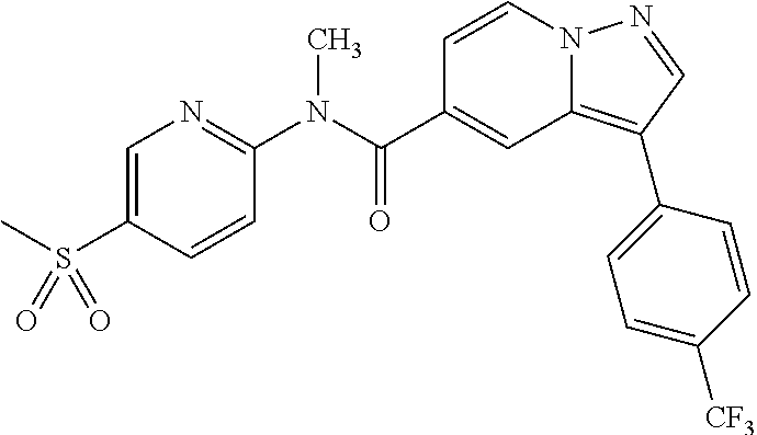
C1=CN2C(=C(C3=CC=C([CF3])C=C3)C=N2)C=C1C(N(C1=NC=C(S(C)(=O)=O)C=C1)C)=O
